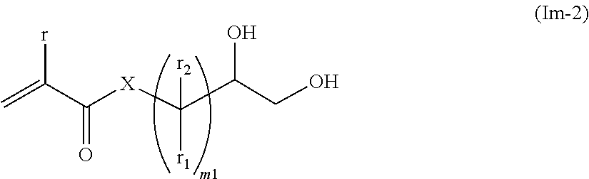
[X](C(C(CO)O)([r2])[r1])C(C(=C)[r])=O
